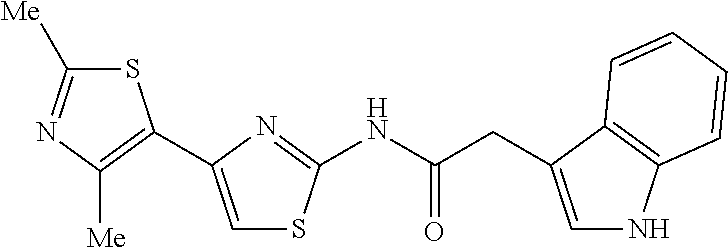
S1C([Me])=NC([Me])=C1C1=CSC(NC(CC2=CNC3=C2C=CC=C3)=O)=N1
